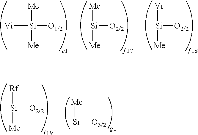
[Me][Si][O3/2].[Rf][Si]([O2/2])[Me].[Me][Si]([Vi])([O1/2])[Me].[Me][Si]([O2/2])[Me].[Vi][Si]([O2/2])[Me]
